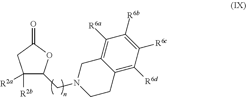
C1([R2a])([R2b])C(CN2CCC3=C([R6d])C([R6c])=C([R6b])C([R6a])=C3C2)OC(=O)C1
